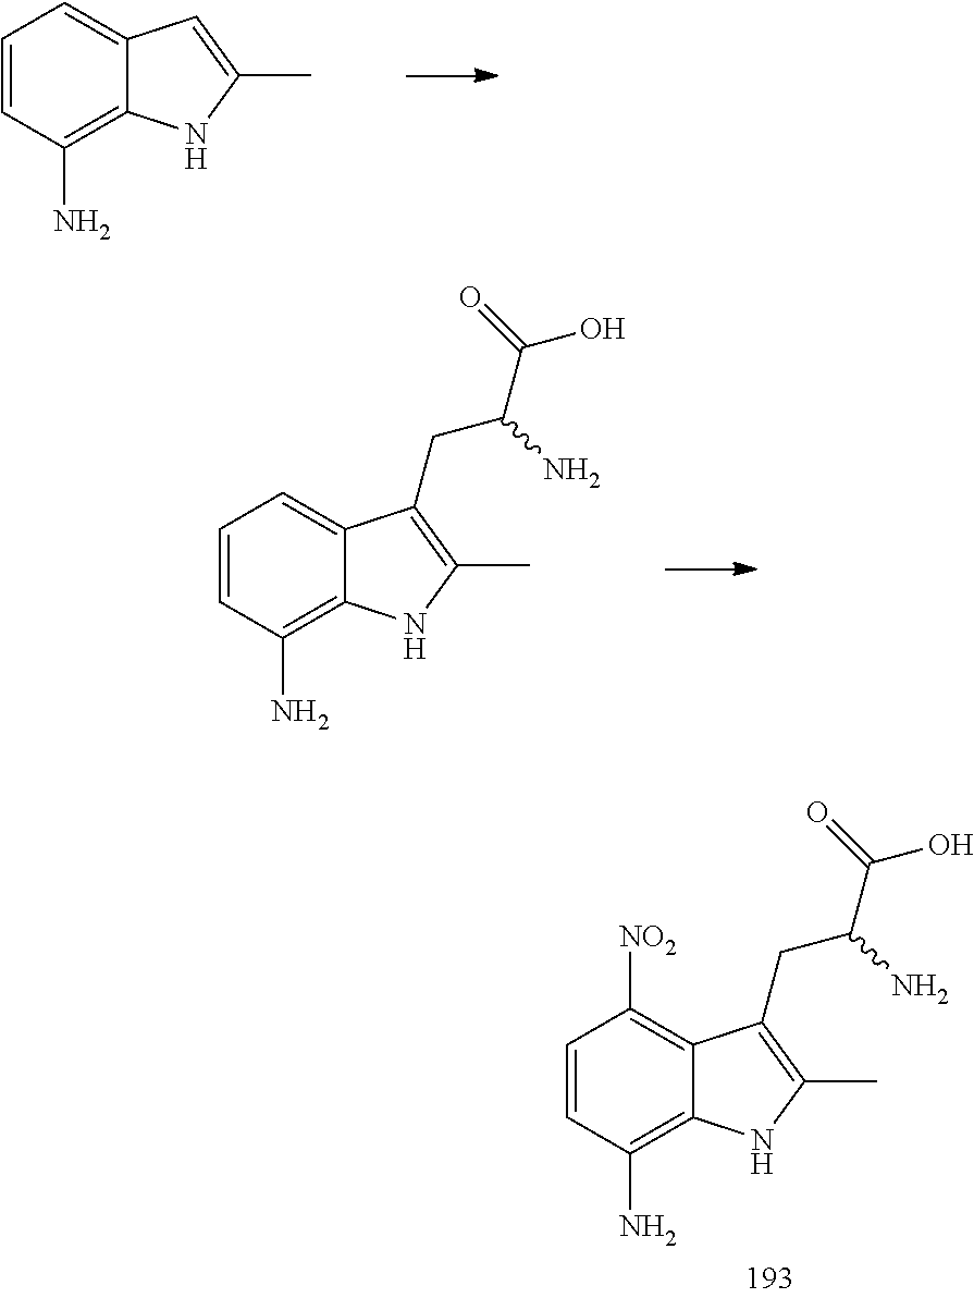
C1=CC(N)=C2C(=C1[NO2])C(CC(C(=O)O)N)=C(C)N2.C1=CC(N)=C2C(=C1)C=C(C)N2.C1=CC(N)=C2C(=C1)C(CC(C(=O)O)N)=C(C)N2
